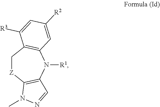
C1=C([R3])C2=C(C=C1[R2])N([R1])C1=C([Z]C2)N(C)N=C1
